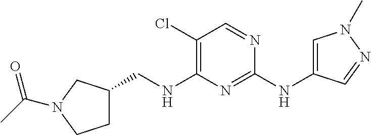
C1(Cl)=C(NCC2CCN(C(C)=O)C2)N=C(NC2=CN(C)N=C2)N=C1
